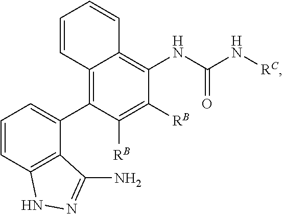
C12=C(C3=CC=CC4=C3C(N)=NN4)C([RB])=C([RB])C(NC(N[RC])=O)=C1C=CC=C2
